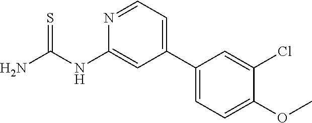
C1(NC(N)=S)=CC(C2=CC=C(OC)C(Cl)=C2)=CC=N1
